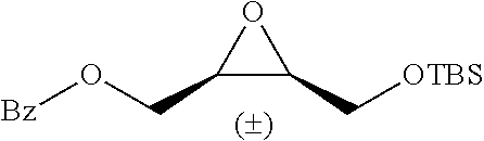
O1C(CO[Bz])C1C[OTBS]
